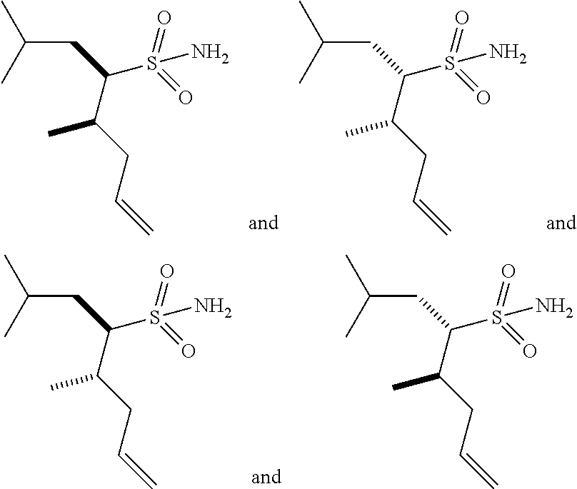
CC(C)CC(S(N)(=O)=O)C(CC=C)C.CC(C)CC(S(N)(=O)=O)C(CC=C)C.CC(C)CC(S(N)(=O)=O)C(CC=C)C.CC(C)CC(S(N)(=O)=O)C(CC=C)C
